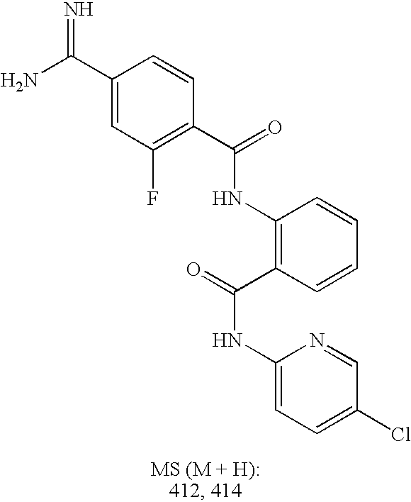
C1(C(=N)N)=CC(F)=C(C(=O)NC2=C(C(=O)NC3=CC=C(Cl)C=N3)C=CC=C2)C=C1
